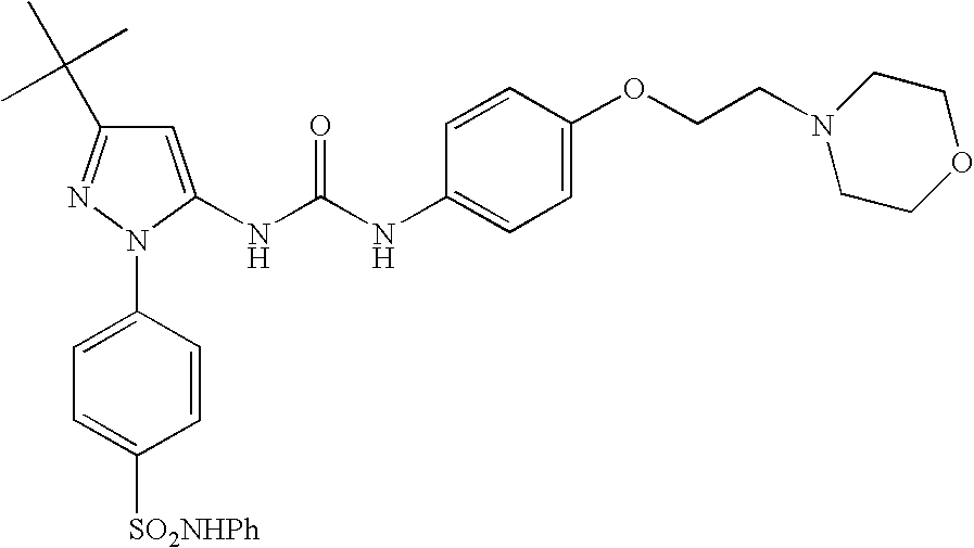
C1=C(NC(NC2=CC=C(OCCN3CCOCC3)C=C2)=O)N(C2=CC=C([SO2NHPh])C=C2)N=C1C(C)(C)C
